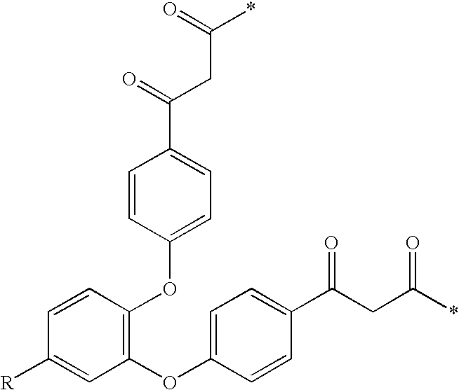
C1=CC(OC2=CC=C(C(=O)CC(*)=O)C=C2)=C(OC2=CC=C(C(CC(*)=O)=O)C=C2)C=C1[R]
